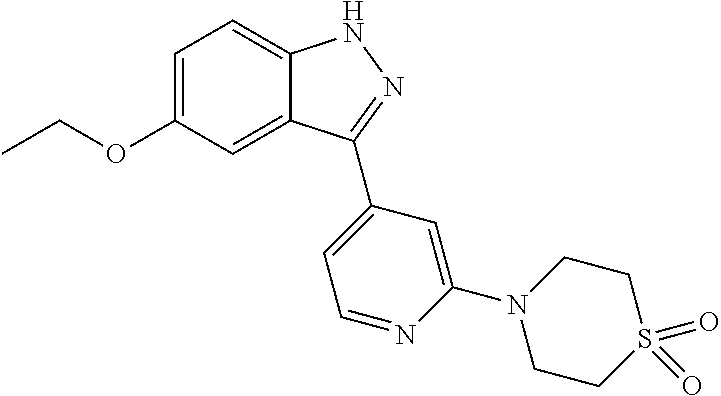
C1=C(OCC)C=C2C(=C1)NN=C2C1=CC=NC(N2CCS(=O)(=O)CC2)=C1
